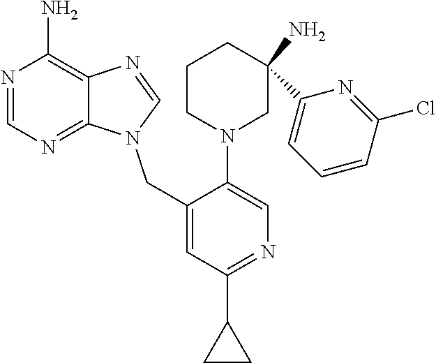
C12=C(N)N=CN=C1N(CC1=CC(C3CC3)=NC=C1N1CC(C3=CC=CC(Cl)=N3)(N)CCC1)C=N2
